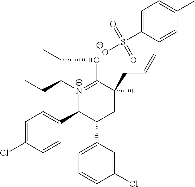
[N+]12=C(C(C)(CC=C)CC(C3=CC=CC(Cl)=C3)C1C1=CC=C(Cl)C=C1)OC(C)C2CC.C1=C(S([O-])(=O)=O)C=CC(C)=C1
